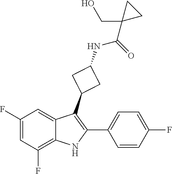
C1(F)=CC(F)=C2C(=C1)C(C1CC(NC(=O)C3(CO)CC3)C1)=C(C1=CC=C(F)C=C1)N2
